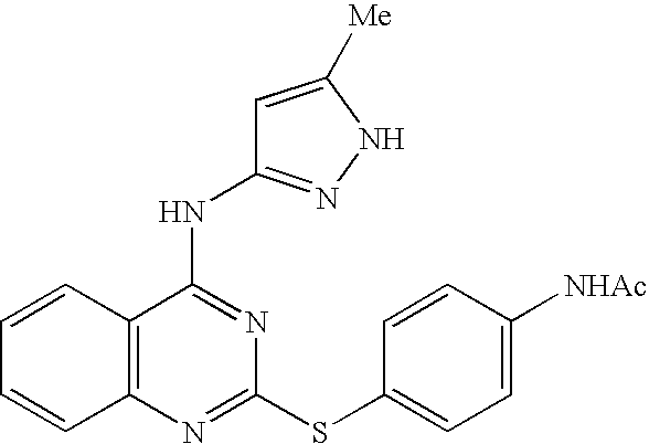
C1=CC2=C(C=C1)N=C(SC1=CC=C([NHAc])C=C1)N=C2NC1=NNC([Me])=C1
